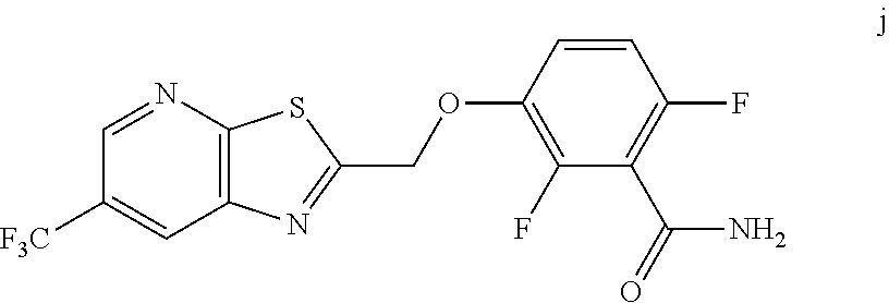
C1=NC2=C(C=C1[F3C])N=C(COC1=C(F)C(C(N)=O)=C(F)C=C1)S2
